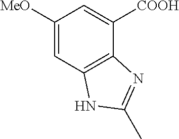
C1([MeO])=CC2=C(C([COOH])=C1)N=C(C)N2
